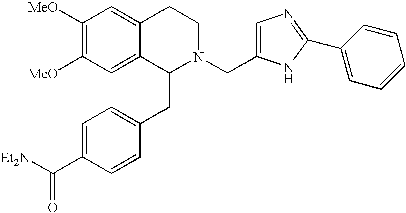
C1([MeO])=C([MeO])C=C2C(=C1)CCN(CC1=CN=C(C3=CC=CC=C3)N1)C2CC1=CC=C(C([Et2N])=O)C=C1
